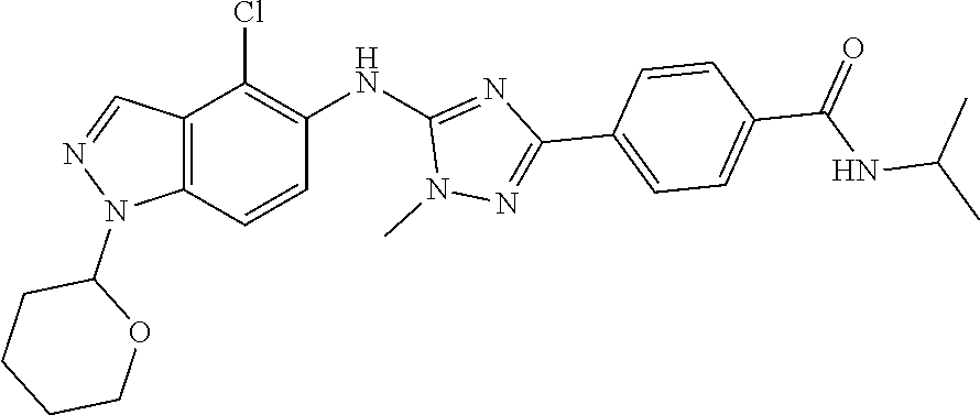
C12=C(C=CC(NC3=NC(C4=CC=C(C(NC(C)C)=O)C=C4)=NN3C)=C1Cl)N(C1CCCCO1)N=C2
